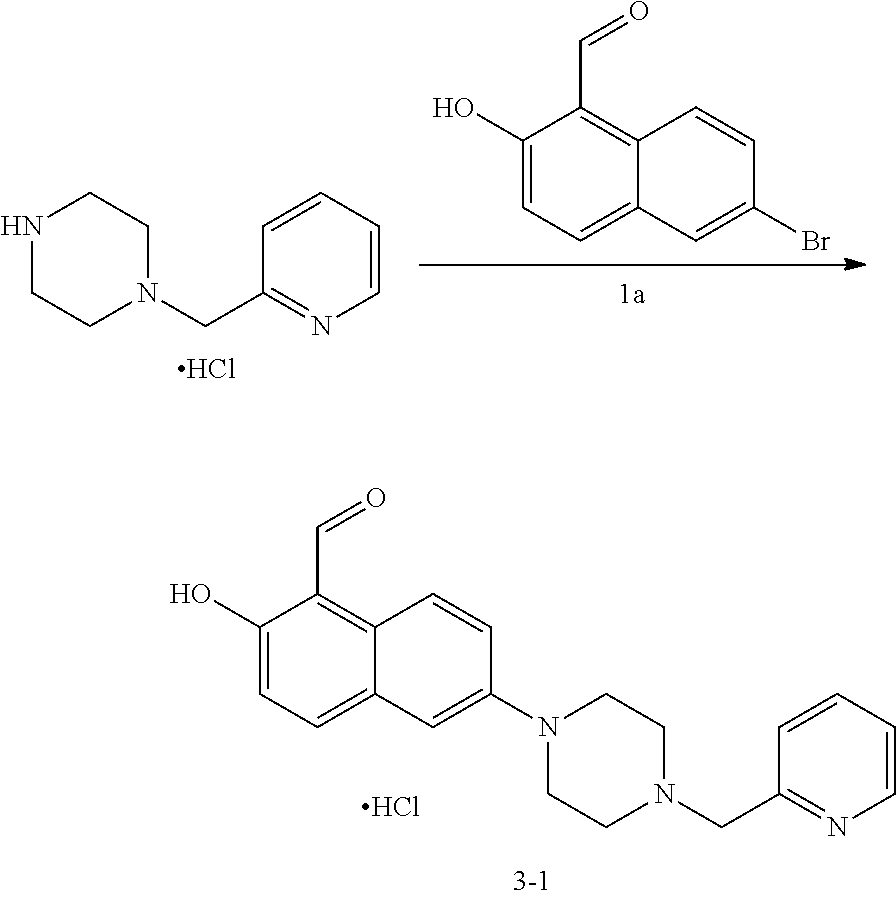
C1(O)=CC=C2C(=C1C=O)C=CC(N1CCN(CC3=NC=CC=C3)CC1)=C2.Cl.C1(O)=CC=C2C(=C1C=O)C=CC(Br)=C2.Cl.N1CCN(CC2=NC=CC=C2)CC1
